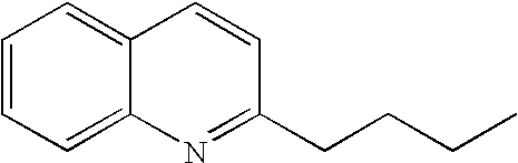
C1=CC=C2C(=C1)C=CC(CCCC)=N2
